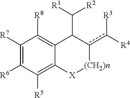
[(CH2)n]1c(c([R3])[R4])C(C([R1])[R2])C2=C([R8])C([R7])=C([R6])C([R5])=C2[X]1
